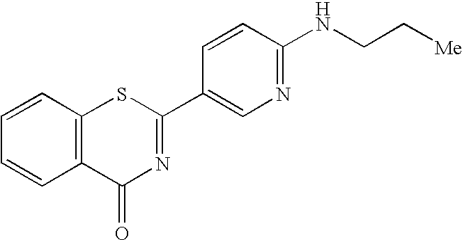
C1=CC2=C(C=C1)C(=O)N=C(C1=CN=C(NCC[Me])C=C1)S2
